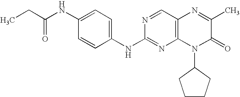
C1=CC(NC2=NC3=C(C=N2)N=C(C)C(=O)N3C2CCCC2)=CC=C1NC(CC)=O
